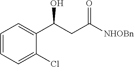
C1(C(CC([NHOBn])=O)O)=CC=CC=C1Cl
